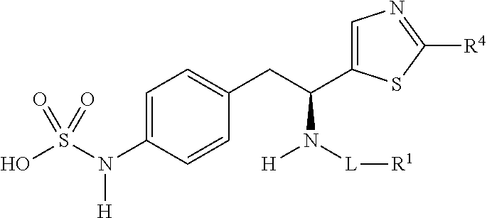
[L](N(C(CC1=CC=C(N(S(O)(=O)=O)[H])C=C1)C1=CN=C([R4])S1)[H])[R1]
